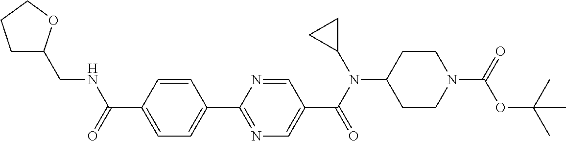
C1(C(=O)NCC2CCCO2)=CC=C(C2=NC=C(C(N(C3CC3)C3CCN(C(=O)OC(C)(C)C)CC3)=O)C=N2)C=C1
